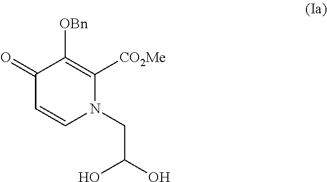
C1=CN(CC(O)O)C([CO2Me])=C([OBn])C1=O
